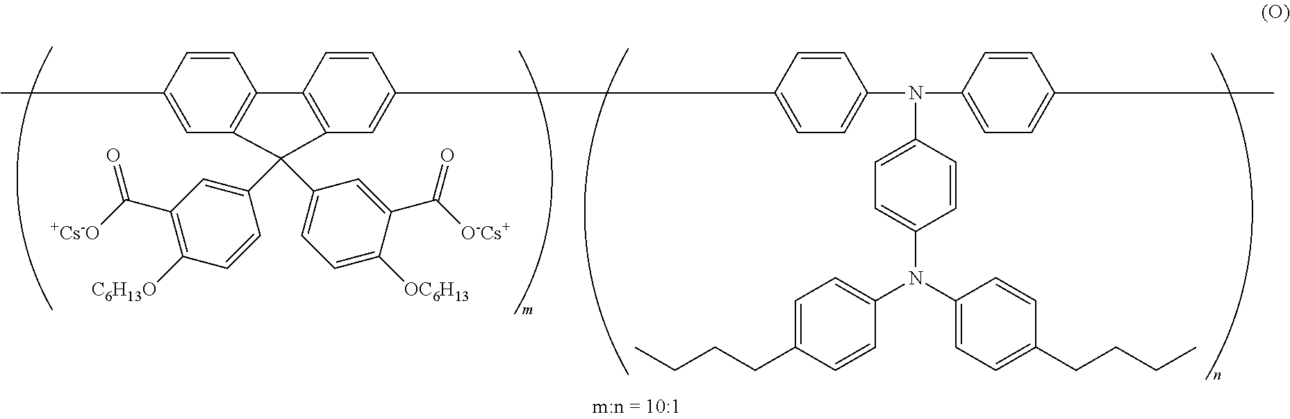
C1=CC(C)=CC2=C1C1=C(C=C(C3=CC=C(N(C4=CC=C(C)C=C4)C4=CC=C(N(C5=CC=C(CCCC)C=C5)C5=CC=C(CCCC)C=C5)C=C4)C=C3)C=C1)C2(C1=CC(C(=O)[+Cs-O])=C([C6H13O])C=C1)C1=CC=C([OC6H13])C(C(=O)[O-Cs+])=C1
